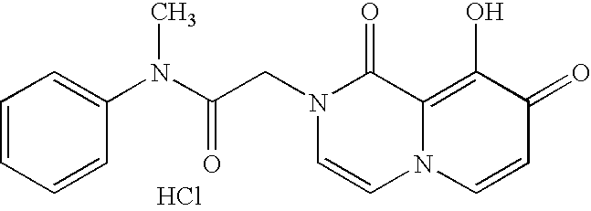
C(CN1C=CN2C(=C(O)C(=O)C=C2)C1=O)(N(C1=CC=CC=C1)C)=O.Cl
